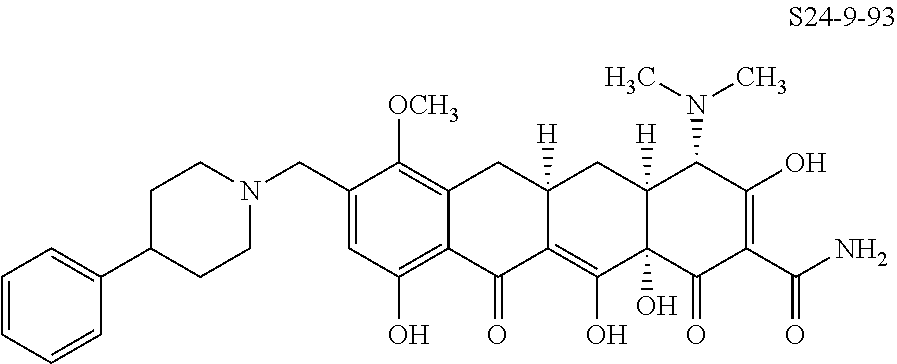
C1=C(CN2CCC(C3=CC=CC=C3)CC2)C([OCH3])=C2C(=C1O)C(=O)C1=C(O)C3(O)C([H])(CC1([H])C2)C(N(C)C)C(O)=C(C(N)=O)C3=O
